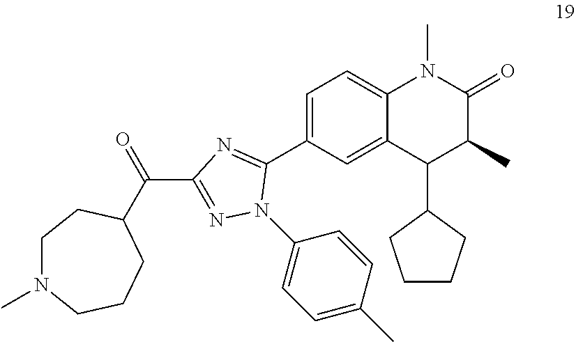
C1=C(C2=NC(C(=O)C3CCCN(C)CC3)=NN2C2=CC=C(C)C=C2)C=C2C(=C1)N(C)C(=O)C(C)C2C1CCCC1
